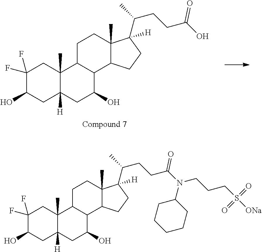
C1C2([H])C(C)(CC(F)(F)C1O)C1CCC3(C)C(C(CCC(=O)O)C)([H])CCC3C1C(O)C2.C1C2([H])C(C)(CC(F)(F)C1O)C1CCC3(C)C(C(CCC(=O)N(CCCS([ONa])(=O)=O)C4CCCCC4)C)([H])CCC3C1C(O)C2
